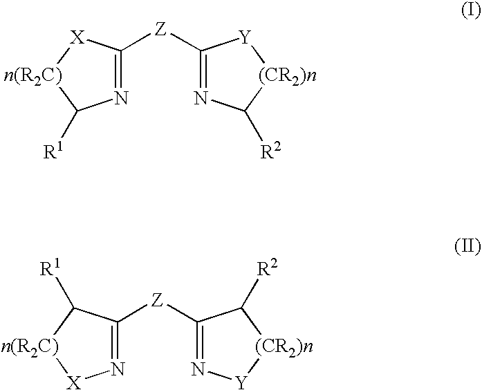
N1=C([Z]C2=NC([R2])[(CR2)n][Y]2)[X][n(R2C)]C1[R1].N1=C([Z]C2=N[Y][(CR2)n]C2[R2])C([R1])[n(R2C)][X]1
